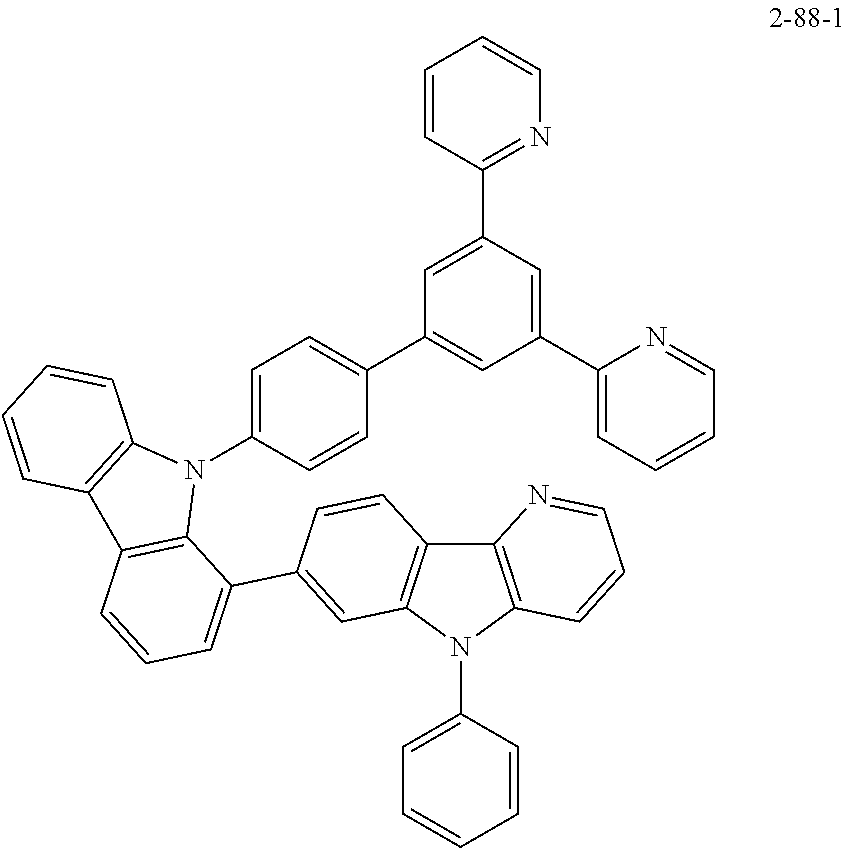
C1=CC=C(N2C3=C(C4=C2C=CC=N4)C=CC(C2=CC=CC4=C2N(C2=CC=C(C5=CC(C6=CC=CC=N6)=CC(C6=NC=CC=C6)=C5)C=C2)C2=C4C=CC=C2)=C3)C=C1
